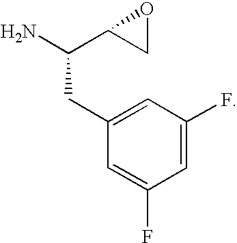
C1=C(F)C=C(CC(N)C2CO2)C=C1F
